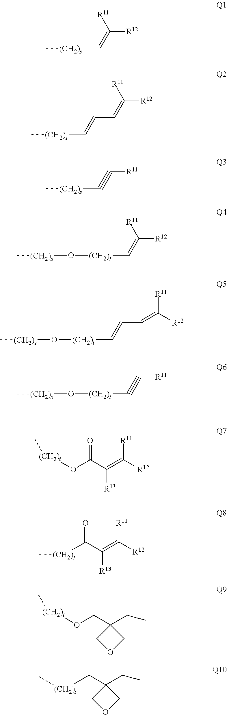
[(CH2)s](C=C([R12])[R11])C.[(CH2)s](C=CC=C([R12])[R11])C.[(CH2)s](C#C[R11])C.[(CH2)s](O[(CH2)t]C=C([R12])[R11])C.[(CH2)s](O[(CH2)t]C=CC=C([R12])[R11])C.[(CH2)s](O[(CH2)t]C#C[R11])C.[(CH2)t](OC(C(=C([R12])[R11])[R13])=O)C.[(CH2)t](C(C(=C([R12])[R11])[R13])=O)C.[(CH2)t](OCC1(CC)COC1)C.[(CH2)t](CC1(CC)COC1)C
